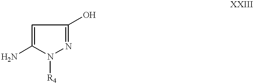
[R4]N1N=C(O)C=C1N
